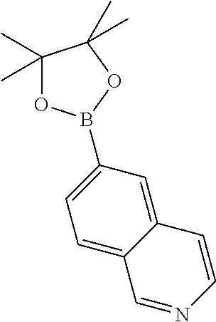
O1C(C)(C)C(C)(C)OB1C1=CC=C2C(=C1)C=CN=C2
